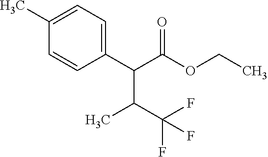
C1(C)=CC=C(C(C(OCC)=O)C(C)C(F)(F)F)C=C1
